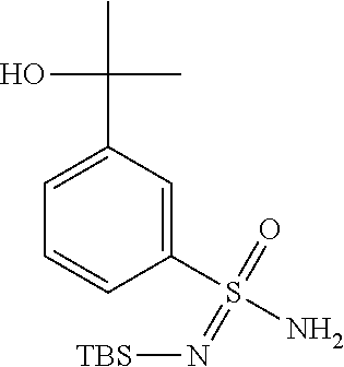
O=S(C1=CC(C(O)(C)C)=CC=C1)(=N[TBS])N
